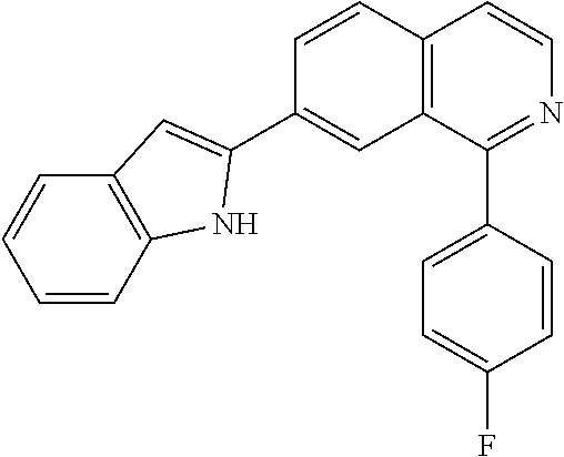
C12=C(C(C3=CC=C(F)C=C3)=NC=C1)C=C(C1=CC3=C(C=CC=C3)N1)C=C2
